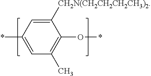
C1=C(*)C=C([CH2N(CH2CH2CH2CH3)2])C(O*)=C1C
